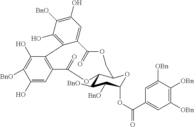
C1(O)=CC2=C(C(O)=C1[BnO])C1=C(O)C([BnO])=C(O)C=C1C(=O)OCC1C(C([BnO])C([BnO])C(OC(C3=CC([OBn])=C([OBn])C([OBn])=C3)=O)O1)OC2=O
